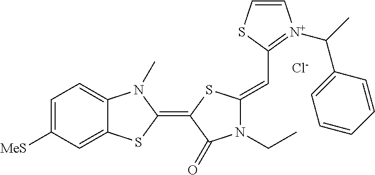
[Cl-].C1=C([MeS])C=C2C(=C1)N(C)C(=C1C(=O)N(CC)C(=CC3=[N+](C(C4=CC=CC=C4)C)C=CS3)S1)S2
